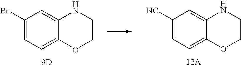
[9D].C1(Br)=CC=C2C(=C1)NCCO2.C1([NC])=CC=C2C(=C1)NCCO2.[12A]
